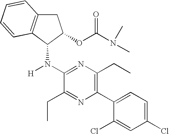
C1(N([H])C2C(OC(N(C)C)=O)CC3=C2C=CC=C3)=NC(CC)=C(C2=CC=C(Cl)C=C2Cl)N=C1CC
